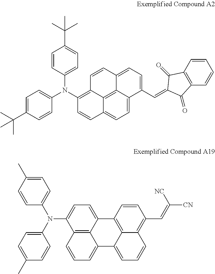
C1=C(C(C)(C)C)C=CC(N(C2=C3C4=C5C(=CC=C(C=C6C(=O)C7=C(C=CC=C7)C6=O)C5=CC=C4C=C2)C=C3)C2=CC=C(C(C)(C)C)C=C2)=C1.C12=C3C(=CC=C1N(C1=CC=C(C)C=C1)C1=CC=C(C)C=C1)C1=C4C(=C(C=C([CN])[NC])C=C1)C=CC=C4C3=CC=C2
